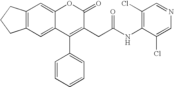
C12=C(C=C3C(=C1)OC(=O)C(CC(NC1=C(Cl)C=NC=C1Cl)=O)=C3C1=CC=CC=C1)CCC2
